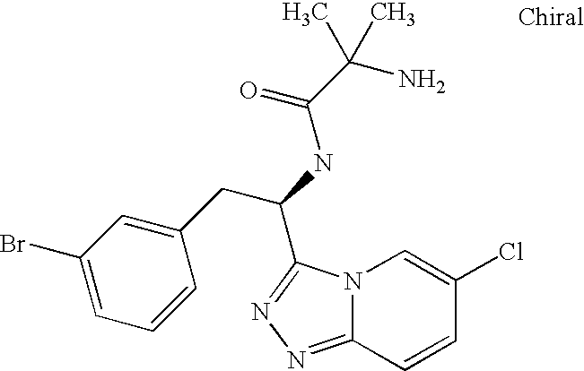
C1(CC(NC(C(C)(N)C)=O)C2=NN=C3N2C=C(Cl)C=C3)=CC(Br)=CC=C1
